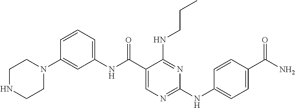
C1(N2CCNCC2)=CC(NC(C2=CN=C(NC3=CC=C(C(N)=O)C=C3)N=C2NCCC)=O)=CC=C1
